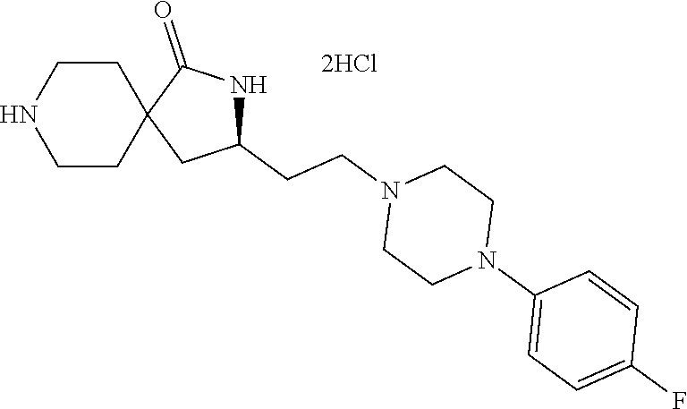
C1(CCN2CCN(C3=CC=C(F)C=C3)CC2)NC(=O)C2(C1)CCNCC2
